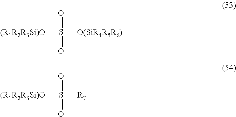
[(R1R2R3Si)O]S(=O)([O(SiR4R5R6)])=O.[(R1R2R3Si)O]S(=O)([R7])=O
